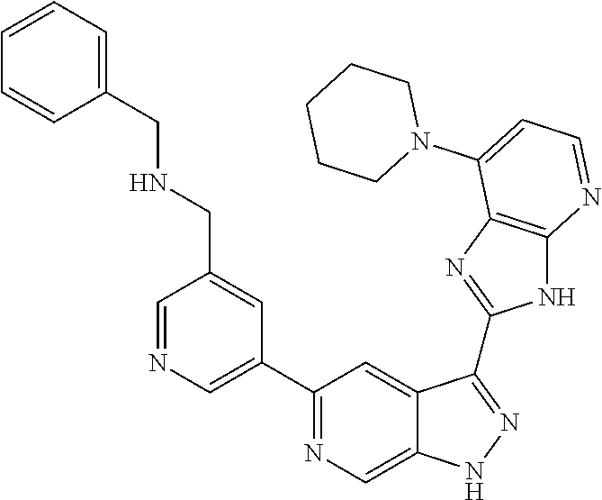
C1=NC=C(C2=NC=C3C(=C2)C(C2=NC4=C(N2)N=CC=C4N2CCCCC2)=NN3)C=C1CNCC1=CC=CC=C1
